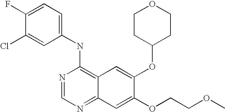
C1(NC2=C3C(=NC=N2)C=C(OCCOC)C(OC2CCOCC2)=C3)=CC=C(F)C(Cl)=C1
